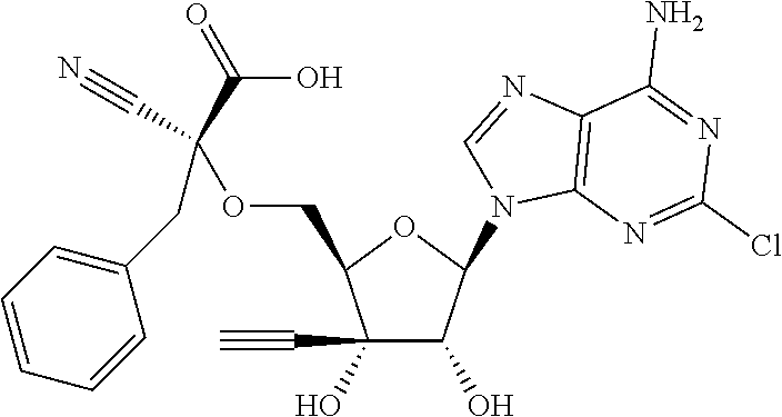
C1(O)(C#C)C(O)C(N2C3=C(N=C2)C(N)=NC(Cl)=N3)OC1COC(C#N)(C(=O)O)CC1=CC=CC=C1
